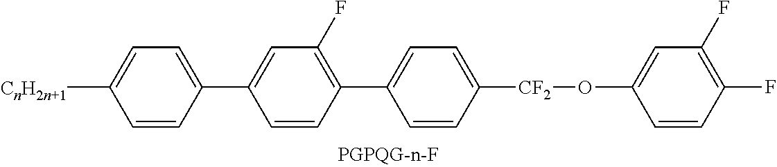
[CnH2n+1]C1=CC=C(C2=CC(F)=C(C3=CC=C([CF2]OC4=CC(F)=C(F)C=C4)C=C3)C=C2)C=C1
